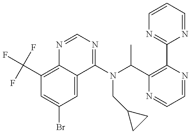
C1(C(F)(F)F)=C2C(=CC(Br)=C1)C(N(C(C1=C(C3=NC=CC=N3)N=CC=N1)C)CC1CC1)=NC=N2
